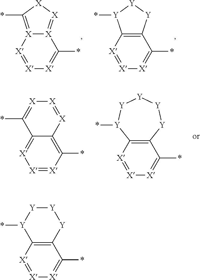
C12=C([Y][Y][Y]1*)C(*)=[X][X]=[X]2.[X]12=C(*)[X][X]=[X]1C(*)=[X][X]=[X]2.C12=C(C(*)=[X][X]=[X]1)[Y][Y][Y][Y][Y]2*.C12=[X][X]=[X]C(*)=C1[X]=[X][X]=C2*.C12=C(C(*)=[X][X]=[X]1)[Y][Y][Y][Y]2*
